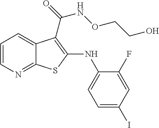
C1=CN=C2C(=C1)C(C(NOCCO)=O)=C(NC1=CC=C(I)C=C1F)S2
